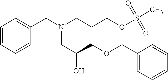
C1=CC=CC(CN(CCCOS(C)(=O)=O)CC(COCC2=CC=CC=C2)O)=C1
